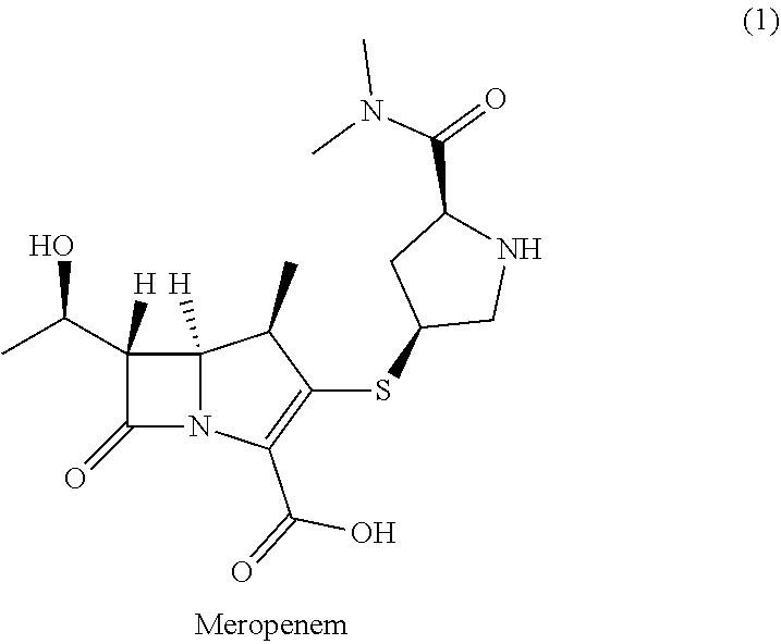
C1(=O)N2C([H])(C1(C(C)O)[H])C(C)C(SC1CNC(C(=O)N(C)C)C1)=C2C(=O)O
